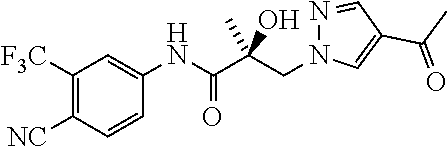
N1(CC(C(NC2=CC([F3C])=C([NC])C=C2)=O)(O)C)C=C(C(C)=O)C=N1
